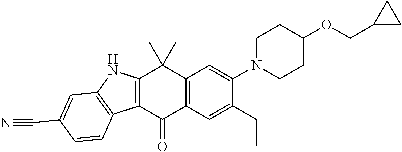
C12=C(C(=O)C3=C(C1(C)C)C=C(N1CCC(OCC4CC4)CC1)C(CC)=C3)C1=C(N2)C=C(C#N)C=C1
